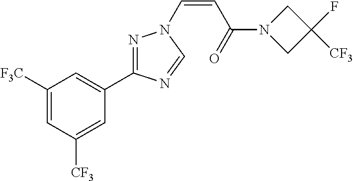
C1([F3C])=CC([CF3])=CC(C2=NN(C=CC(=O)N3CC(F)([CF3])C3)C=N2)=C1
